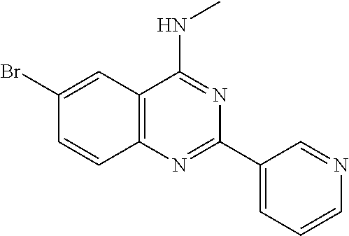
C1(Br)=CC2=C(C=C1)N=C(C1=CC=CN=C1)N=C2NC
